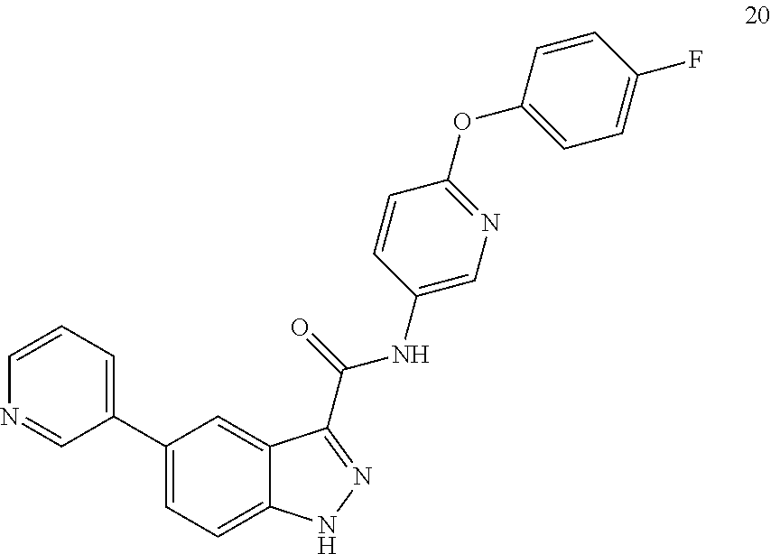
C1(C2=CC=CN=C2)=CC=C2C(=C1)C(C(=O)NC1=CN=C(OC3=CC=C(F)C=C3)C=C1)=NN2
